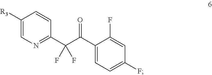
C(C(C1=NC=C([R3])C=C1)(F)F)(C1=CC=C(F)C=C1F)=O
